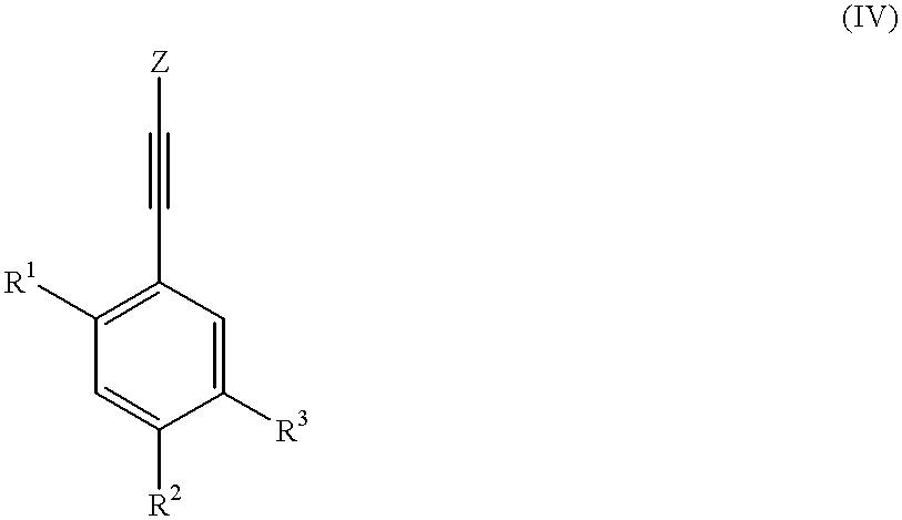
C1([R1])=C(C#C[Z])C=C([R3])C([R2])=C1
